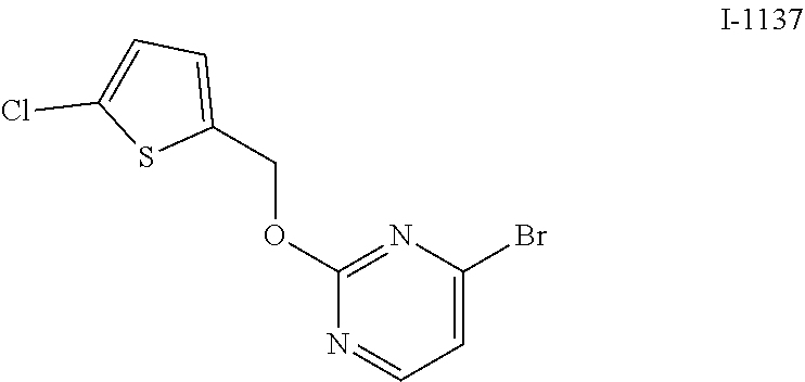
C1(OCC2=CC=C(Cl)S2)=NC(Br)=CC=N1
